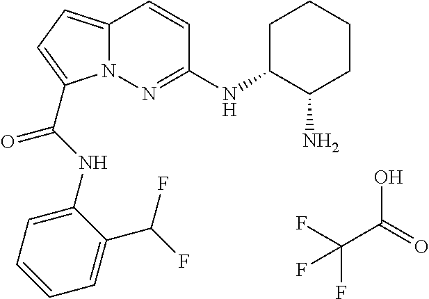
OC(=O)C(F)(F)F.C12=CC=C(C(NC3=CC=CC=C3C(F)F)=O)N1N=C(NC1C(N)CCCC1)C=C2
